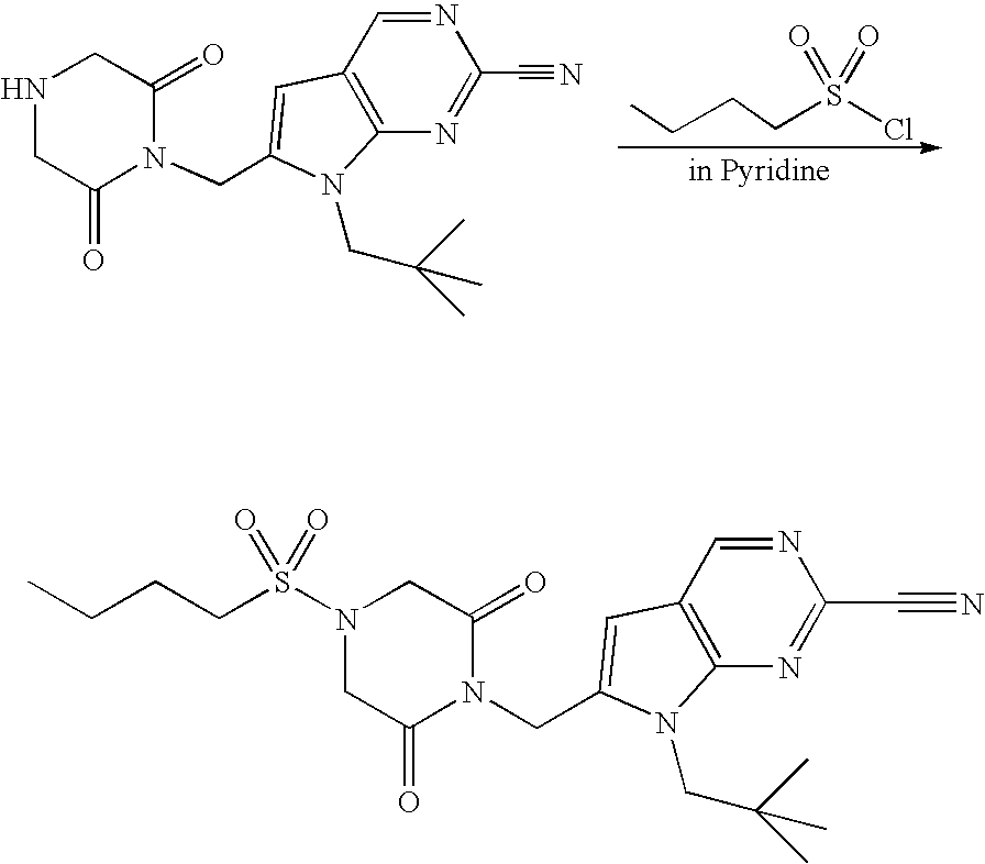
C12=C(N=C(C#N)N=C1)N(CC(C)(C)C)C(CN1C(=O)CNCC1=O)=C2.C(CS(Cl)(=O)=O)CC.N1(S(CCCC)(=O)=O)CC(=O)N(CC2=CC3=C(N=C(C#N)N=C3)N2CC(C)(C)C)C(=O)C1
